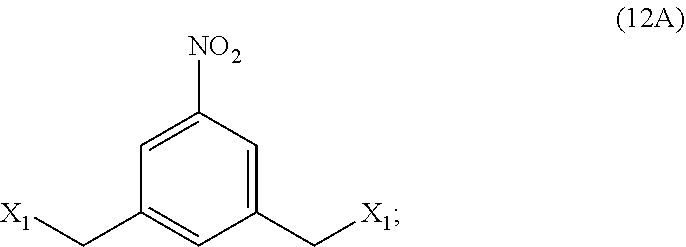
[X1]CC1=CC(C[X1])=CC([NO2])=C1
